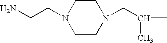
C1CN(CC(C)C)CCN1CCN
